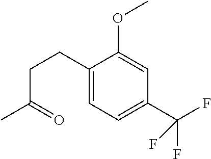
C1(CCC(=O)C)=CC=C(C(F)(F)F)C=C1OC
